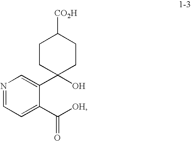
N1=CC=C(C([OH])=O)C(C2(O)CCC([CO2H])CC2)=C1
